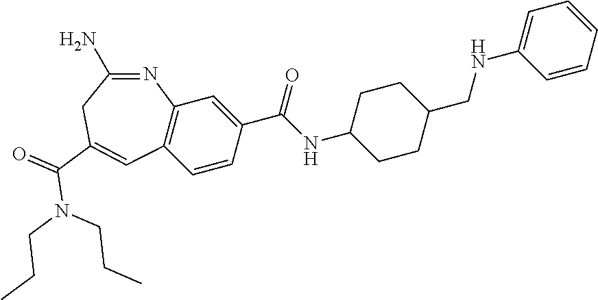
C1(C(NC2CCC(CNC3=CC=CC=C3)CC2)=O)=CC2=C(C=C1)C=C(C(=O)N(CCC)CCC)CC(N)=N2
